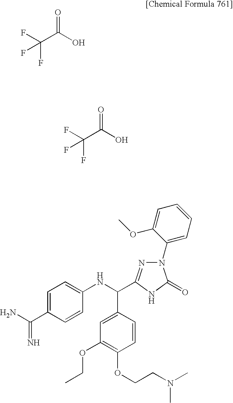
FC(C(O)=O)(F)F.FC(C(O)=O)(F)F.C1=C(C(=N)N)C=CC(NC(C2=CC(OCC)=C(OCCN(C)C)C=C2)C2=NN(C3=CC=CC=C3OC)C(=O)N2)=C1
